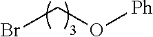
BrCO[Ph]
